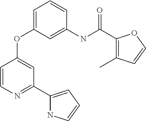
C1=CN=C(C2=CC=CN2)C=C1OC1=CC=CC(NC(=O)C2=C(C)C=CO2)=C1
